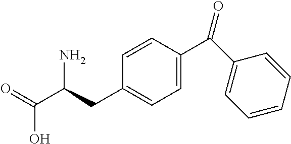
C(O)(=O)C(CC1=CC=C(C(C2=CC=CC=C2)=O)C=C1)N
